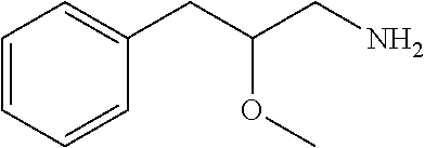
C1=CC=CC(CC(CN)OC)=C1
